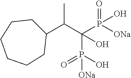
C(C(P([ONa])(=O)O)(P(O)(=O)[ONa])O)(C1CCCCCC1)C
